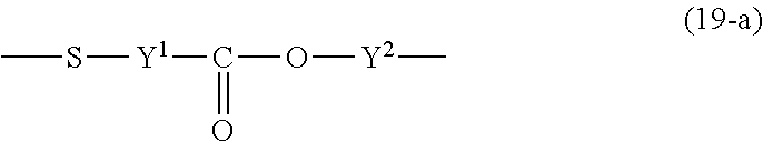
CS[Y1]C(O[Y2]C)=O
